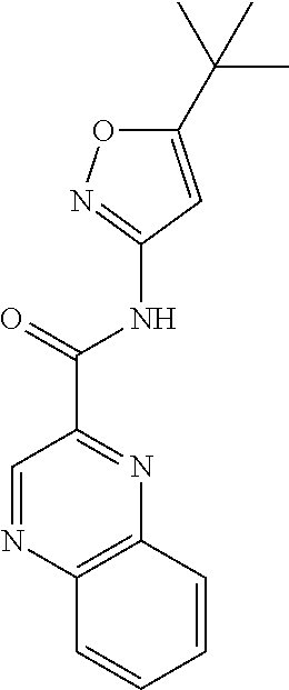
C12=C(N=CC(C(NC3=NOC(C(C)(C)C)=C3)=O)=N1)C=CC=C2
